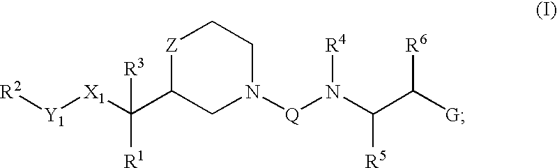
[Z]1C(C([X1][Y1][R2])([R3])[R1])CN([Q]N(C(C([G])[R6])[R5])[R4])CC1
